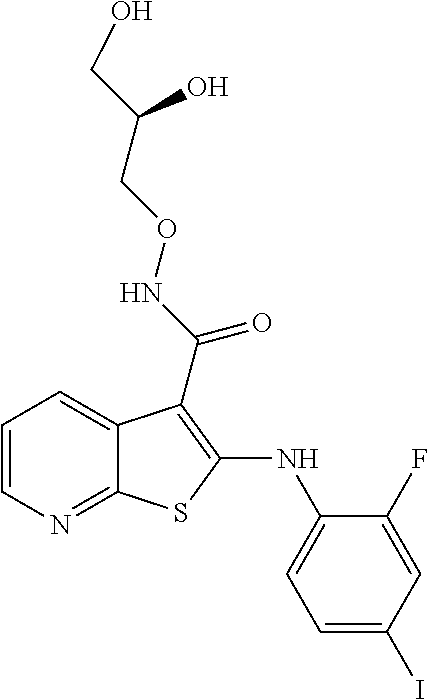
C1=CN=C2C(=C1)C(C(NOCC(CO)O)=O)=C(NC1=CC=C(I)C=C1F)S2
